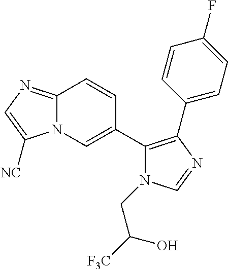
C12=NC=C([NC])N1C=C(C1=C(C3=CC=C(F)C=C3)N=CN1CC([F3C])O)C=C2
